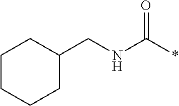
C1(CNC(*)=O)CCCCC1
